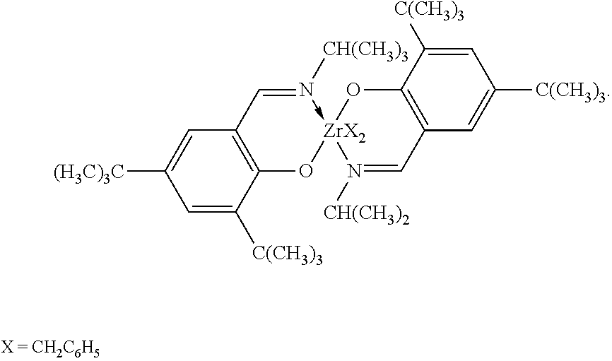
C1=C([C(CH3)3])C2=C(C=C1[(H3C)3C])C=N([CH(CH3)3])->[ZrX2]1(O2)N([CH(CH3)2])=CC2=C(O1)C([C(CH3)3])=CC([C(CH3)3])=C2
